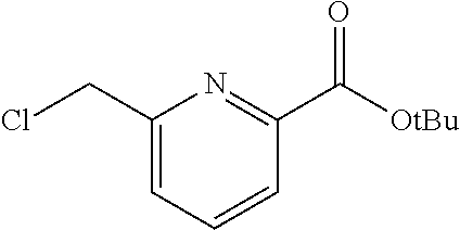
C1(CCl)=CC=CC(C([OtBu])=O)=N1
